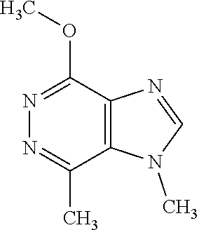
N1=C(C)C2=C(C(OC)=N1)N=CN2C
